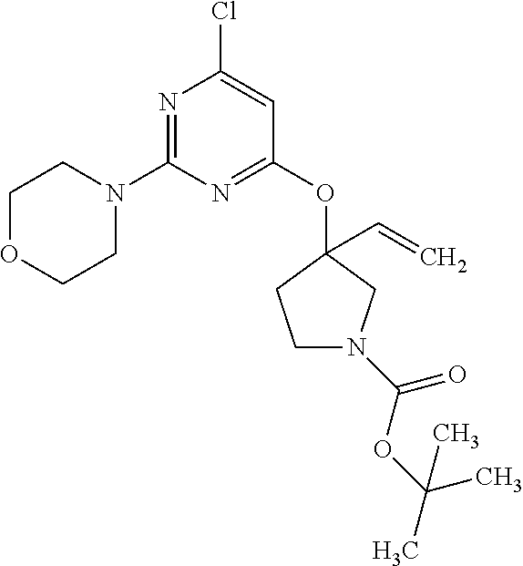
ClC1=CC(OC2(C=C)CN(C(OC(C)(C)C)=O)CC2)=NC(N2CCOCC2)=N1
